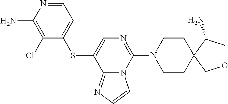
C1=NC(N)=C(Cl)C(SC2=CN=C(N3CCC4(CC3)COCC4N)N3C2=NC=C3)=C1
